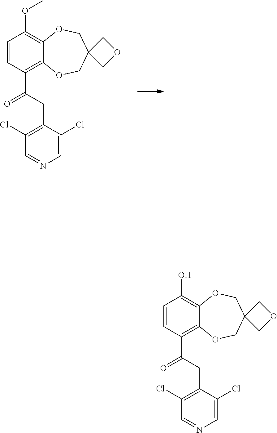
C1=CC(C(=O)CC2=C(Cl)C=NC=C2Cl)=C2C(=C1OC)OCC1(CO2)COC1.C1=CC(C(=O)CC2=C(Cl)C=NC=C2Cl)=C2C(=C1O)OCC1(CO2)COC1
